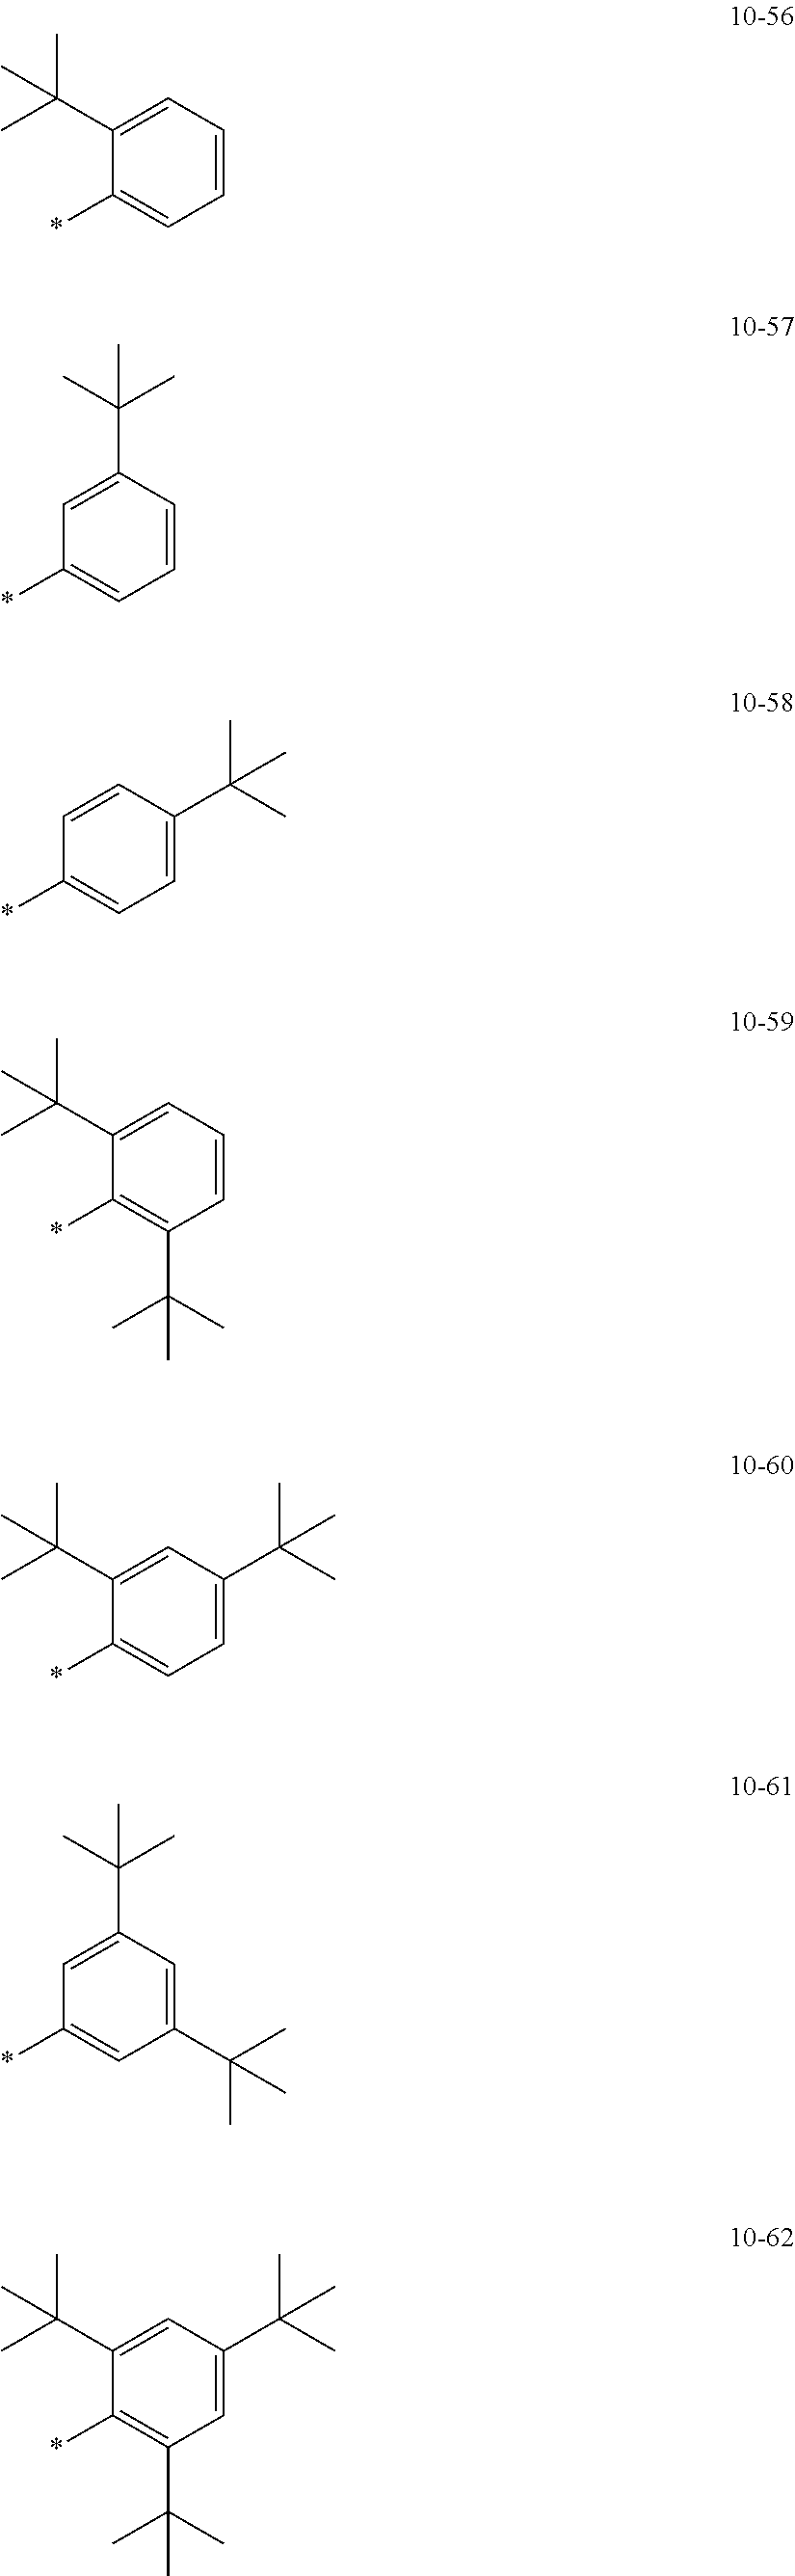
C1(C(C)(C)C)=CC=CC=C1*.C1=C(C(C)(C)C)C=CC=C1*.C1=CC(C(C)(C)C)=CC=C1*.C1(C(C)(C)C)=CC=CC(C(C)(C)C)=C1*.C1(C(C)(C)C)=CC(C(C)(C)C)=CC=C1*.C1=C(C(C)(C)C)C=C(C(C)(C)C)C=C1*.C1(C(C)(C)C)=CC(C(C)(C)C)=CC(C(C)(C)C)=C1*
